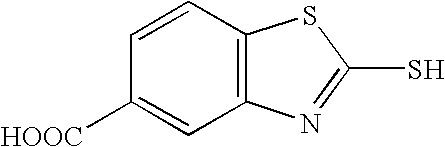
C1=CC2=C(C=C1[HOOC])N=C(S)S2
